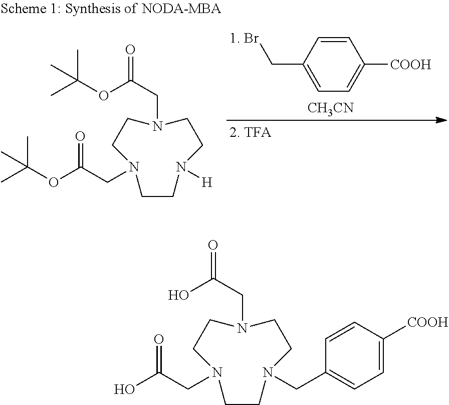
[1. Br]CC1=CC=C([COOH])C=C1.[CH3CN].C1CN([H])CCN(CC(=O)OC(C)(C)C)CCN1CC(OC(C)(C)C)=O.C1CN(CC2=CC=C([COOH])C=C2)CCN(CC(=O)O)CCN1CC(O)=O
